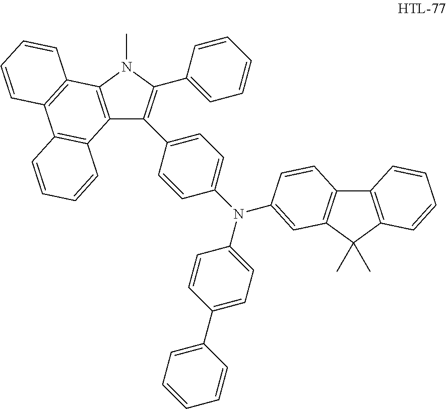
C12=C(N(C)C(C3=CC=CC=C3)=C1C1=CC=C(N(C3=CC4=C(C5=C(C4(C)C)C=CC=C5)C=C3)C3=CC=C(C4=CC=CC=C4)C=C3)C=C1)C1=C(C3=C2C=CC=C3)C=CC=C1
